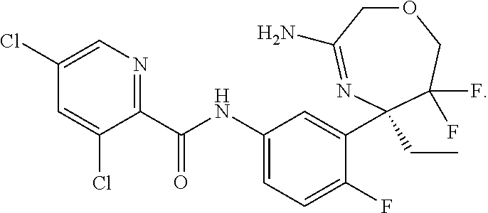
C1(C(NC2=CC=C(F)C(C3(CC)N=C(N)COCC3(F)F)=C2)=O)=NC=C(Cl)C=C1Cl
